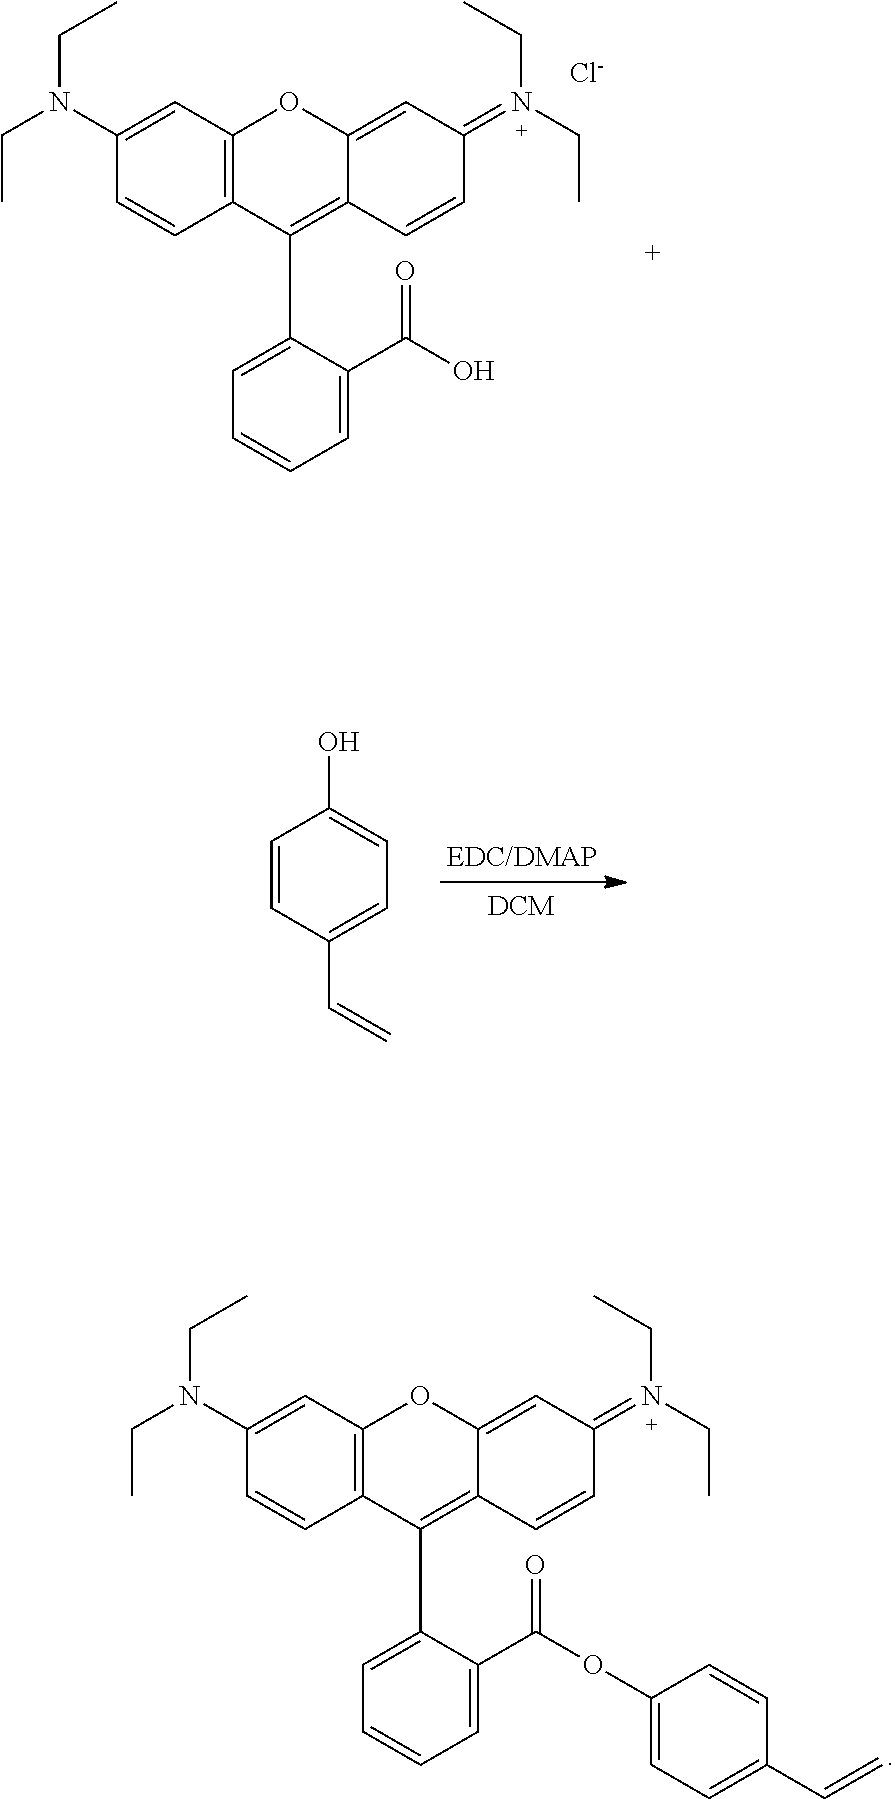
C12=C(C=C(N(CC)CC)C=C1)OC1=CC(=N(CC)CC)C=CC1=C2C1=CC=CC=C1C(O)=O.[Cl-].C1=CC(C=C)=CC=C1O.C12=C(C=C(N(CC)CC)C=C1)OC1=CC(=N(CC)CC)C=CC1=C2C1=CC=CC=C1C(OC1=CC=C(C=C)C=C1)=O
